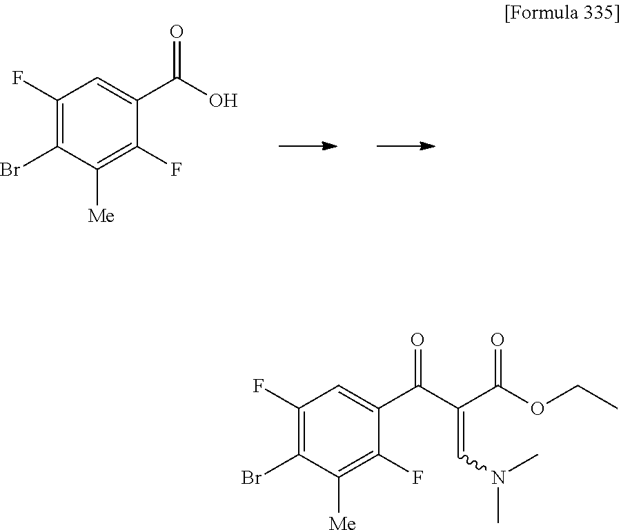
C1(F)=C(Br)C([Me])=C(F)C(C(O)=O)=C1.C1(F)=C(Br)C([Me])=C(F)C(C(C(C(OCC)=O)=CN(C)C)=O)=C1
